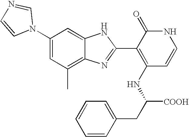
C1(C)=C2C(=CC(N3C=NC=C3)=C1)NC(C1=C(NC([COOH])CC3=CC=CC=C3)C=CNC1=O)=N2
